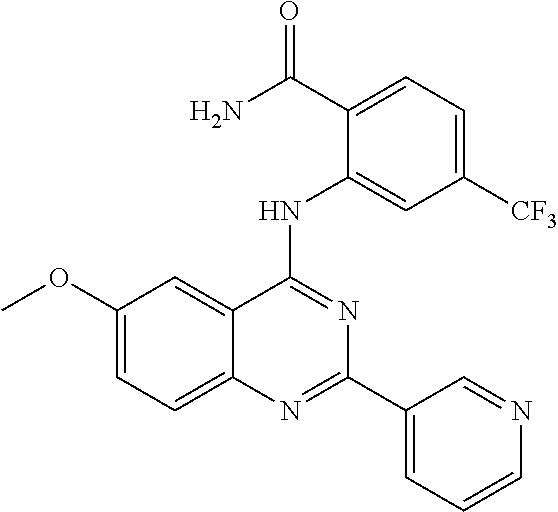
C1(OC)=CC=C2C(=C1)C(NC1=CC([CF3])=CC=C1C(N)=O)=NC(C1=CC=CN=C1)=N2
